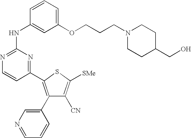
C1(NC2=CC(OCCCN3CCC(CO)CC3)=CC=C2)=NC=CC(C2=C(C3=CN=CC=C3)C([CN])=C([SMe])S2)=N1
